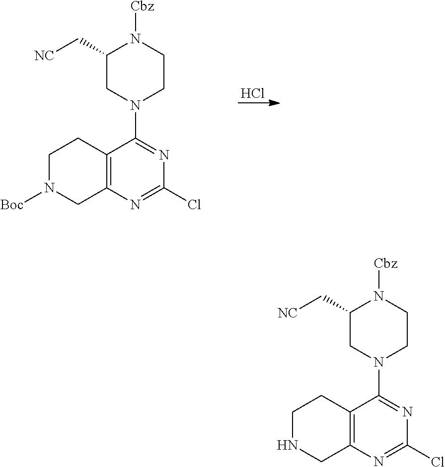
C1N([Boc])CC2=C(C1)C(N1CC(C[NC])N([Cbz])CC1)=NC(Cl)=N2.Cl.C1NCC2=C(C1)C(N1CC(C[NC])N([Cbz])CC1)=NC(Cl)=N2
